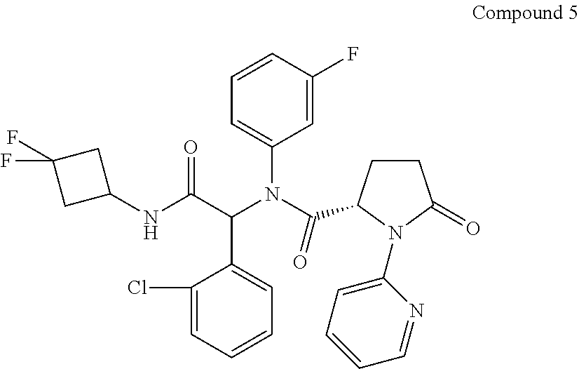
C1(Cl)=CC=CC=C1C(C(NC1CC(F)(F)C1)=O)N(C(=O)C1CCC(=O)N1C1=CC=CC=N1)C1=CC=CC(F)=C1
